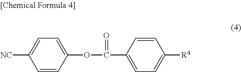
C1=CC(OC(C2=CC=C([R4])C=C2)=O)=CC=C1[NC]
